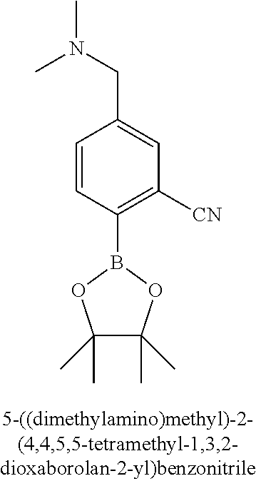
C1(C)(C)C(C)(C)OB(C2=C([CN])C=C(CN(C)C)C=C2)O1
